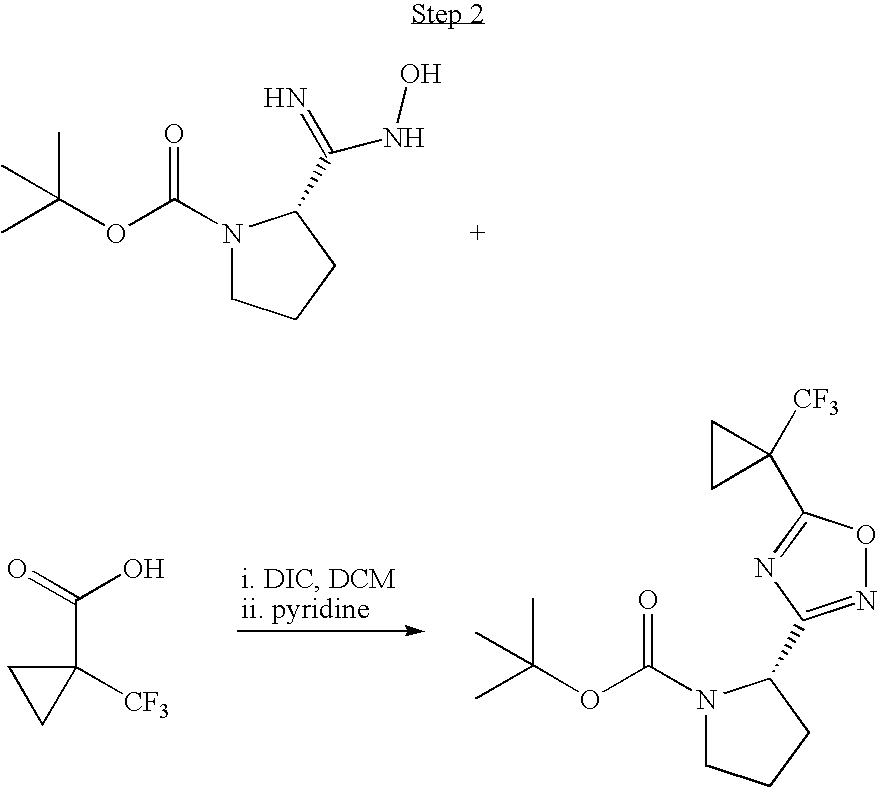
CC(OC(N1CCCC1C(NO)=N)=O)(C)C.C1(C(=O)O)([CF3])CC1.CC(OC(N1CCCC1C1=NOC(C2([CF3])CC2)=N1)=O)(C)C
